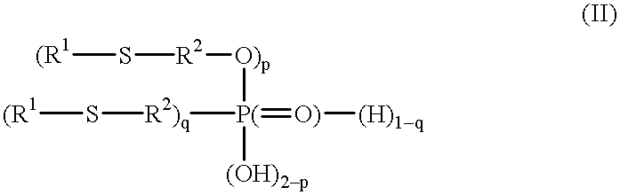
[(R1]S[R2][O)p][P(](=[O)][(H)1q])([(OH)2p])[R2)q]S[(R1]
